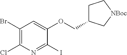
C1(Br)=C(Cl)N=C(I)C(OCC2CC[NBoc]C2)=C1
